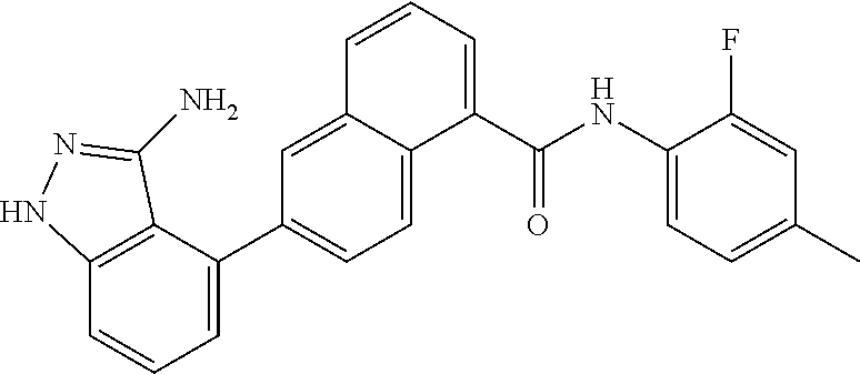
C12=C(C(C3=CC=C4C(=C3)C=CC=C4C(NC3=CC=C(C)C=C3F)=O)=CC=C1)C(N)=NN2
